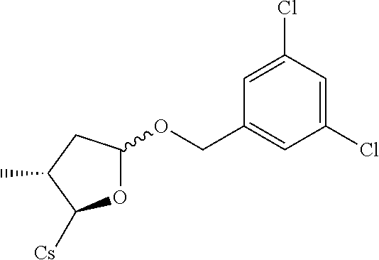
O1C(OCC2=CC(Cl)=CC(Cl)=C2)CC(C)C1[Cs]
